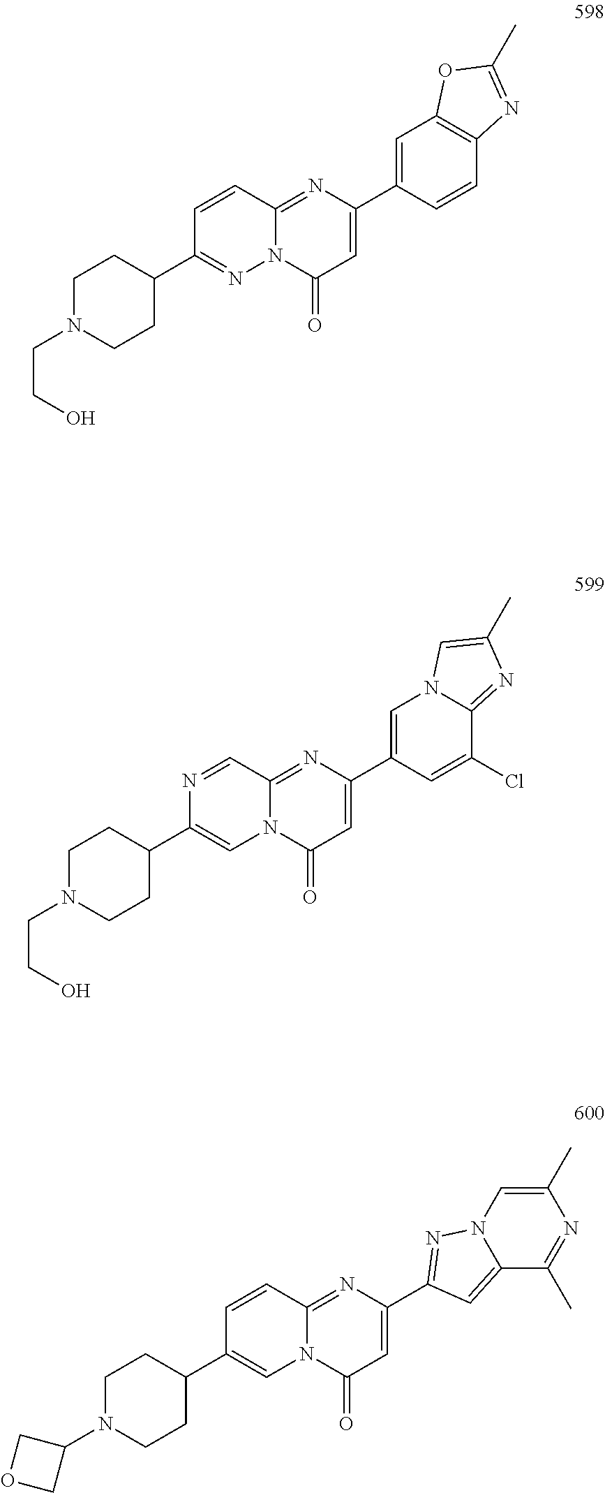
C1(C2=CC(=O)N3C(=N2)C=CC(C2CCN(C4COC4)CC2)=C3)=NN2C(=C1)C(C)=NC(C)=C2.C1(C2=CC(=O)N3C(=N2)C=CC(C2CCN(CCO)CC2)=N3)=CC2=C(C=C1)N=C(C)O2.C1(C2=CC(=O)N3C(=N2)C=NC(C2CCN(CCO)CC2)=C3)=CN2C(=NC(C)=C2)C(Cl)=C1
